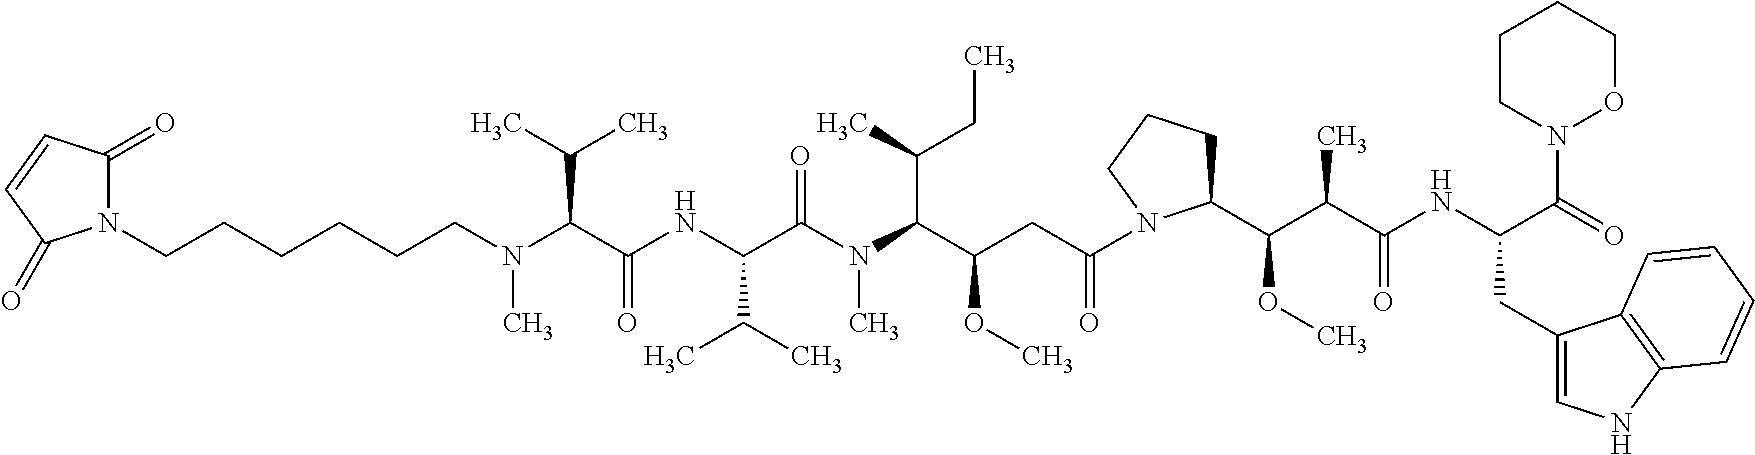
N1(CCCCCCN(C(C(NC(C(N(C(C(CC(=O)N2C(C(C(C(NC(C(=O)N3OCCCC3)CC3=CNC4=C3C=CC=C4)=O)C)OC)CCC2)OC)C(C)CC)C)=O)C(C)C)=O)C(C)C)C)C(=O)C=CC1=O
